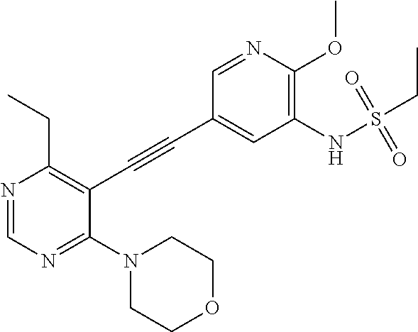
N1(C2=NC=NC(CC)=C2C#CC2=CC(NS(CC)(=O)=O)=C(OC)N=C2)CCOCC1
